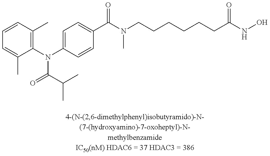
C1=CC(C)=C(N(C2=CC=C(C(N(CCCCCCC(NO)=O)C)=O)C=C2)C(=O)C(C)C)C(C)=C1
